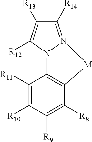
C1([R14])=N2N(C([R12])=C1[R13])C1=C(C([R8])=C([R9])C([R10])=C1[R11])[M]2
